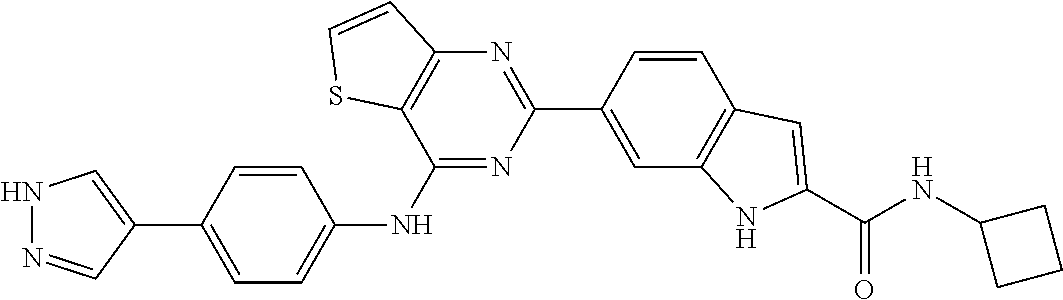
N1N=CC(C2=CC=C(NC3=NC(C4=CC5=C(C=C4)C=C(C(NC4CCC4)=O)N5)=NC4=C3SC=C4)C=C2)=C1
